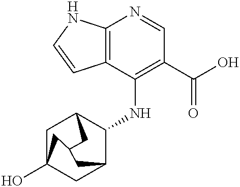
C12=C(C(NC3C4CC5(O)CC3CC(C4)C5)=C(C(O)=O)C=N1)C=CN2
